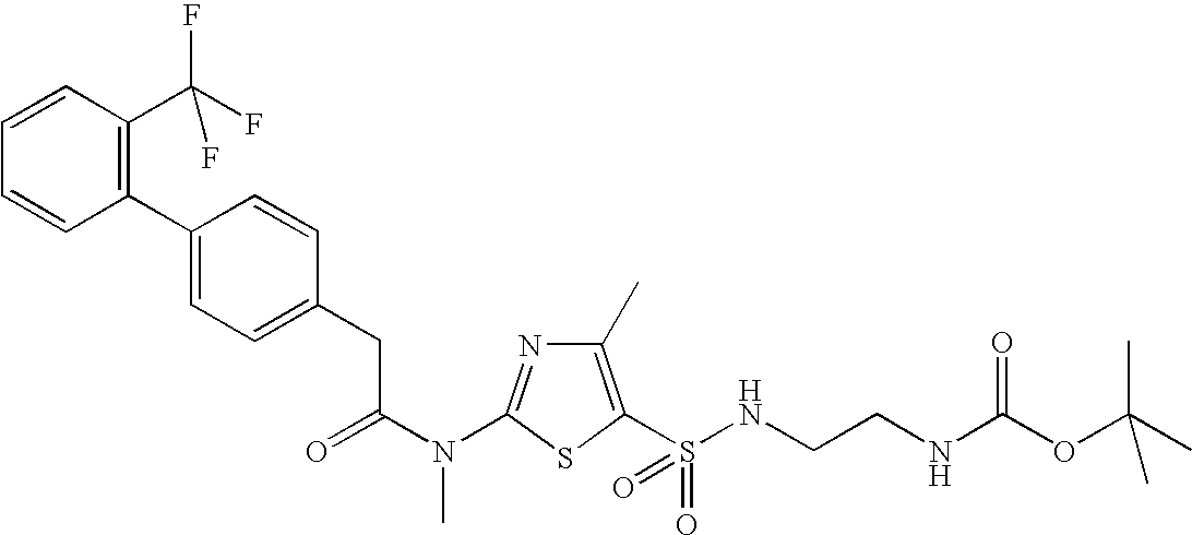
C1(C)=C(S(NCCNC(OC(C)(C)C)=O)(=O)=O)SC(N(C(CC2=CC=C(C3=C(C(F)(F)F)C=CC=C3)C=C2)=O)C)=N1
